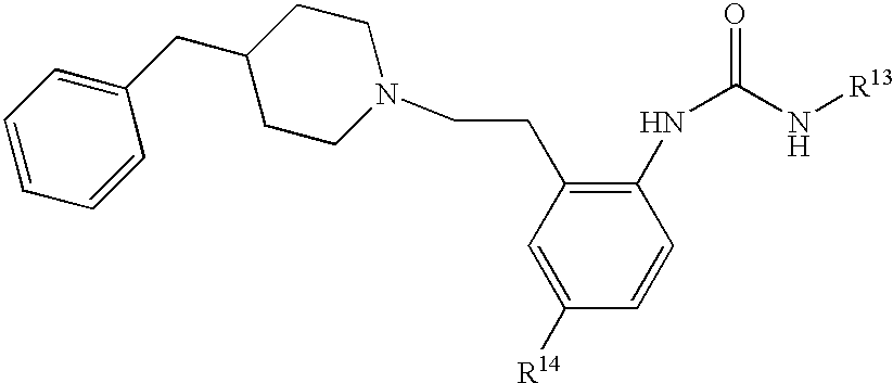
C1=C([R14])C=CC(NC(=O)N[R13])=C1CCN1CCC(CC2=CC=CC=C2)CC1
